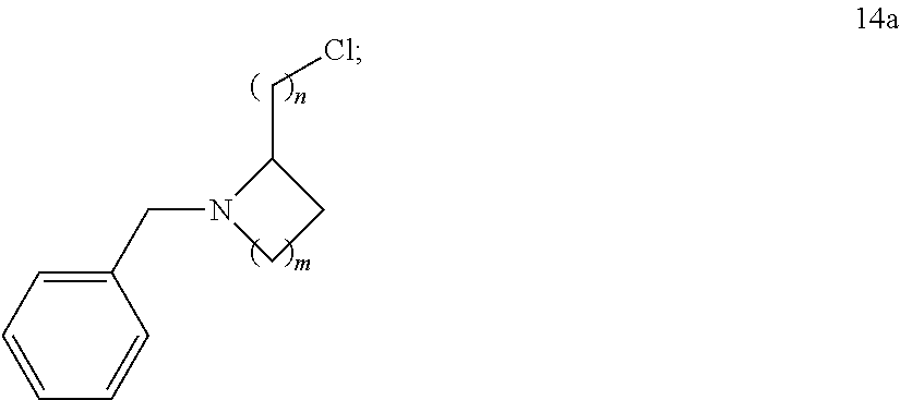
C1(CCl)N(CC2=CC=CC=C2)CC1
